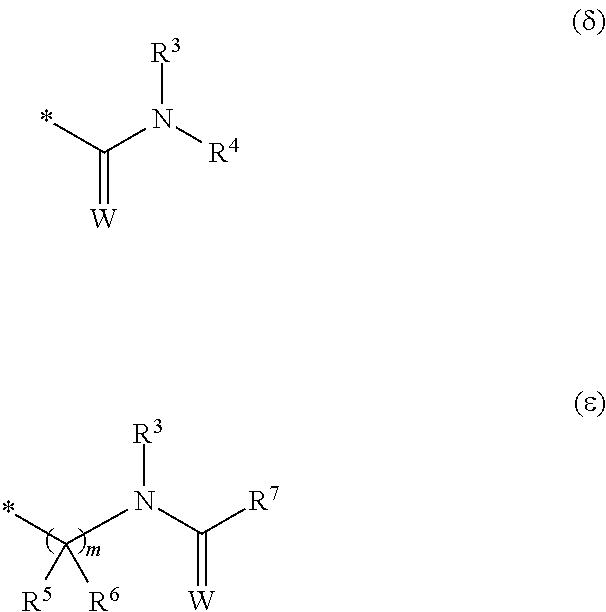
*C(N(C([R7])=[W])[R3])([R5])[R6].*C(N([R4])[R3])=[W]
